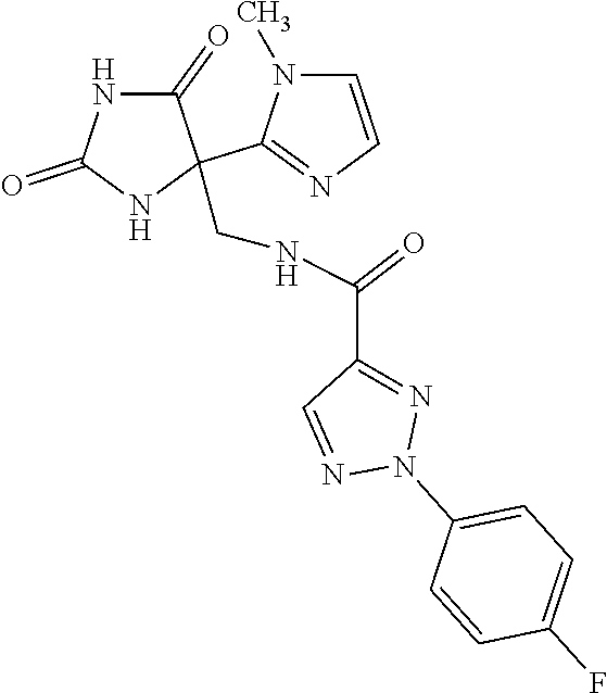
C1(=O)NC(=O)NC1(CNC(C1=NN(C2=CC=C(F)C=C2)N=C1)=O)C1=NC=CN1C
